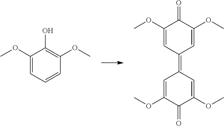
C1(OC)=CC=CC(OC)=C1O.COC1=CC(=C2C=C(OC)C(=O)C(OC)=C2)C=C(OC)C1=O
